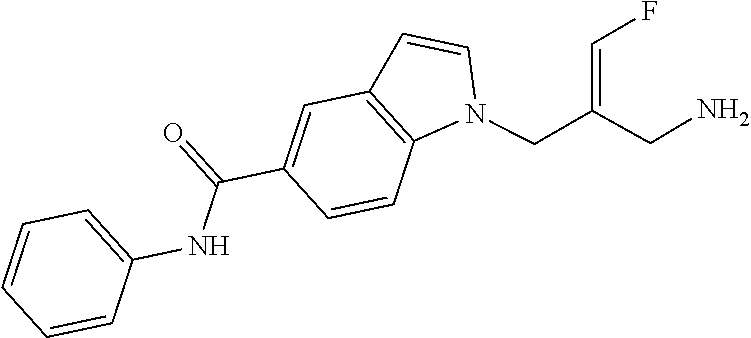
N1(CC(CN)=CF)C2=C(C=C1)C=C(C(=O)NC1=CC=CC=C1)C=C2
